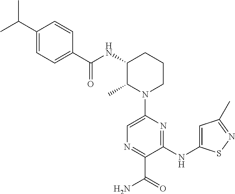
C1(NC(=O)C2=CC=C(C(C)C)C=C2)C(C)N(C2=CN=C(C(=O)N)C(NC3=CC(C)=NS3)=N2)CCC1
